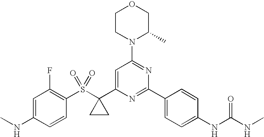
C1(S(C2(C3=CC(N4C(C)COCC4)=NC(C4=CC=C(NC(NC)=O)C=C4)=N3)CC2)(=O)=O)=C(F)C=C(NC)C=C1
